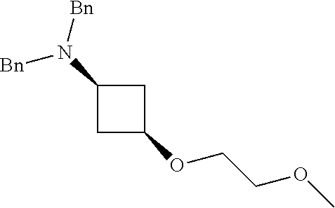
C1(N([Bn])[Bn])CC(OCCOC)C1
